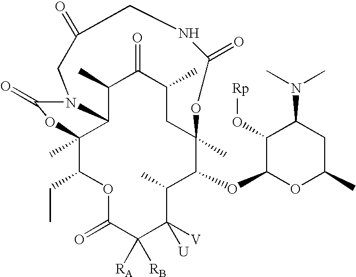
C1(C)C2C3(C)C(CC)OC(=O)C([RB])([RA])C([V])([U])C(C)C(OC4OC(C)CC(N(C)C)C4O[Rp])C(C)(CC(C)C1=O)OC(=O)NCC(=O)CN2C(=O)O3
